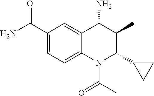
C1(C(N)=O)=CC=C2C(=C1)C(N)C(C)C(C1CC1)N2C(C)=O
